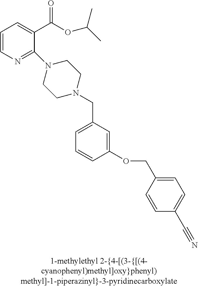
C1=CN=C(N2CCN(CC3=CC=CC(OCC4=CC=C(C#N)C=C4)=C3)CC2)C(C(OC(C)C)=O)=C1
